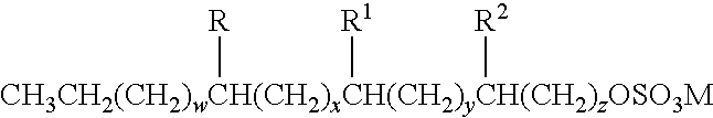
[R][CH3CH2(CH2)wCH(CH2)xCH(CH2)yCH(CH2)zOSO3M]([R1])[R2]
